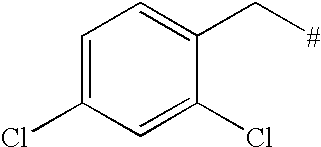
C1=C(Cl)C=C(Cl)C(C[#])=C1
